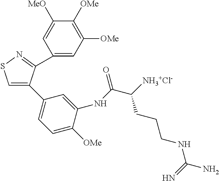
C1(C2=CSN=C2C2=CC([OMe])=C([OMe])C([MeO])=C2)=CC=C([OMe])C(NC(C([NH3+Cl-])CCCNC(N)=N)=O)=C1
